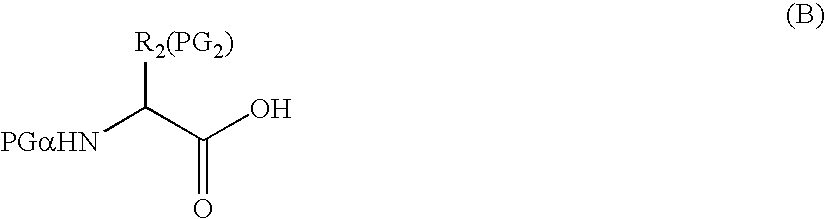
[R2(PG2)]C(C(O)=O)[PGaHN]
